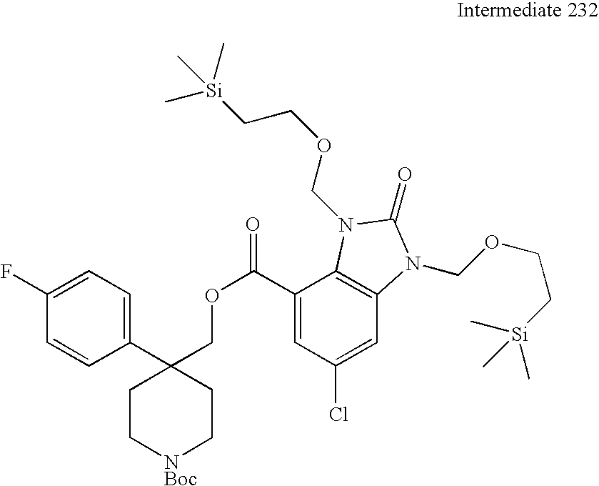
C1(C2(COC(=O)C3=CC(Cl)=CC4=C3N(COCC[Si](C)(C)C)C(=O)N4COCC[Si](C)(C)C)CC[NBoc]CC2)=CC=C(F)C=C1
